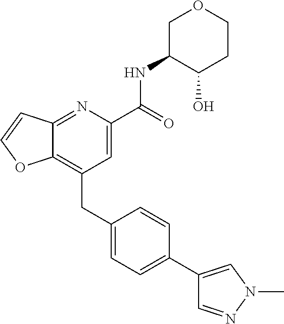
C12=C(CC3=CC=C(C4=CN(C)N=C4)C=C3)C=C(C(NC3C(O)CCOC3)=O)N=C1C=CO2
